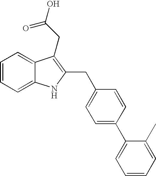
C1=CC=C2C(=C1)C(CC(=O)O)=C(CC1=CC=C(C3=CC=CC=C3C)C=C1)N2
